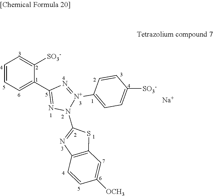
C1=C(C2=NN(C3=NC4=C(S3)C=C([OCH3])C=C4)[N+](C3=CC=C([SO3-])C=C3)=N2)C([SO3-])=CC=C1.[Na]
